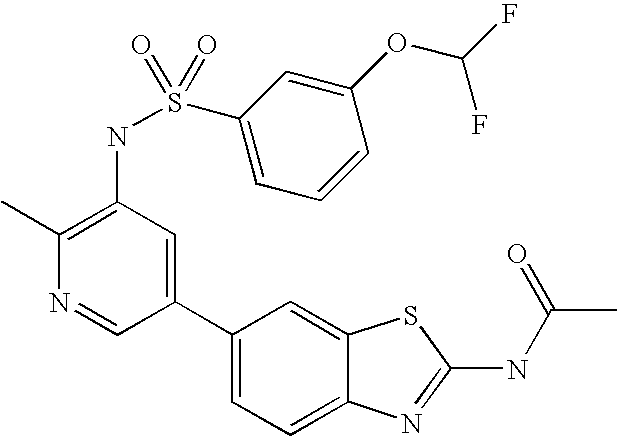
C1(C2=CC(NS(=O)(=O)C3=CC=CC(OC(F)F)=C3)=C(C)N=C2)=CC=C2C(=C1)SC(NC(C)=O)=N2
